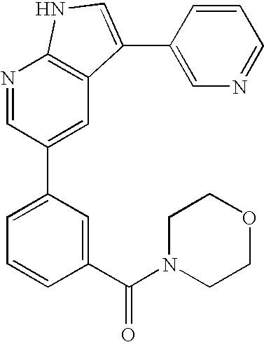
N1=CC(C2=CC=CC(C(N3CCOCC3)=O)=C2)=CC2=C1NC=C2C1=CN=CC=C1
